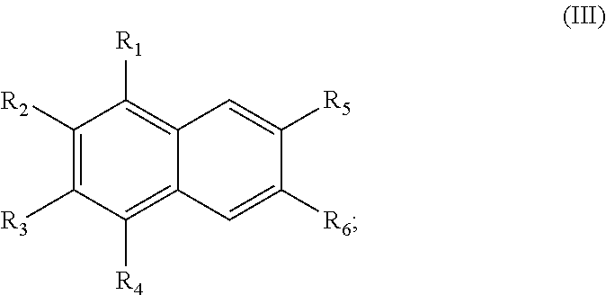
C1([R2])=C([R3])C([R4])=C2C(=C1[R1])C=C([R5])C([R6])=C2
